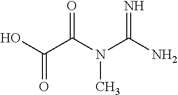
OC(C(N(C(N)=N)C)=O)=O
